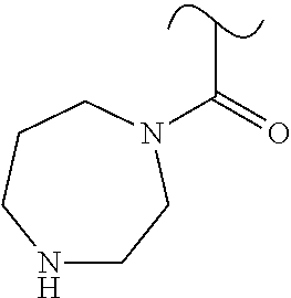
O=C(C)N1CCNCCC1
